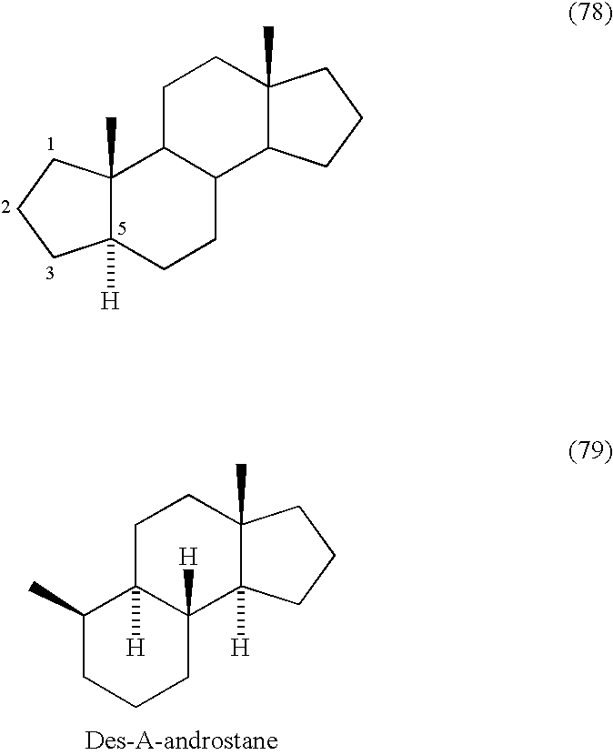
C12([H])C(C)(C3C(CC1)C1C(C)(CC3)CCC1)CCC2.C1C(C)C2([H])C([H])(CC1)C1([H])C(C)(CC2)CCC1
